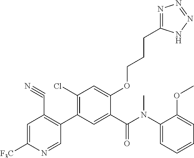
C1=C([F3C])N=CC(C2=C(Cl)C=C(OCCCC3=NN=NN3)C(C(N(C3=CC=CC=C3OC)C)=O)=C2)=C1C#N
